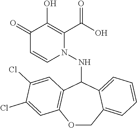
C1(=O)C=CN(NC2C3=C(OCC4=CC=CC=C24)C=C(Cl)C(Cl)=C3)C(C(O)=O)=C1O
